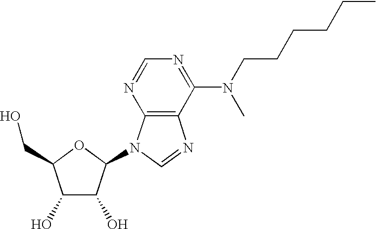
C1(O)C(O)C(N2C3=C(N=C2)C(N(C)CCCCCC)=NC=N3)OC1CO
